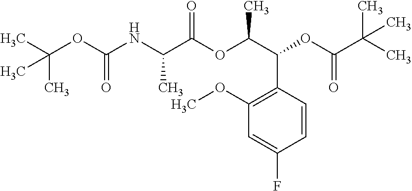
N(C(C(OC(C(C1=C(OC)C=C(F)C=C1)OC(C(C)(C)C)=O)C)=O)C)C(OC(C)(C)C)=O
